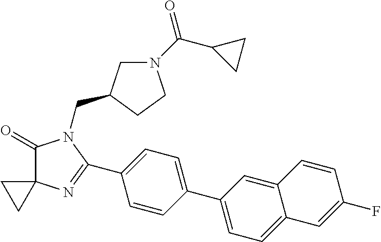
C1(=O)C2(N=C(C3=CC=C(C4=CC=C5C(=C4)C=CC(F)=C5)C=C3)N1CC1CN(C(C3CC3)=O)CC1)CC2
